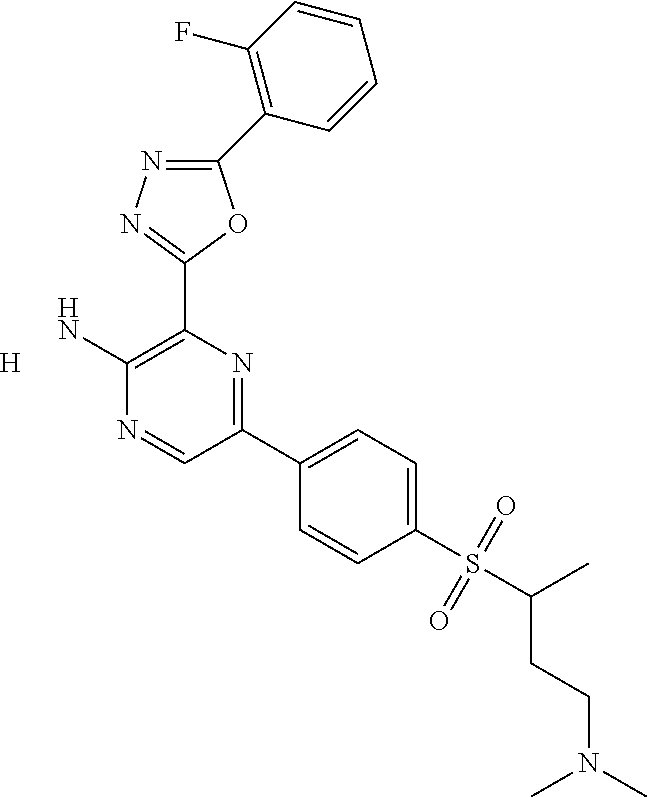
C1(C2=C(F)C=CC=C2)=NN=C(C2=C(N)N=CC(C3=CC=C(S(C(C)CCN(C)C)(=O)=O)C=C3)=N2)O1.[H]
